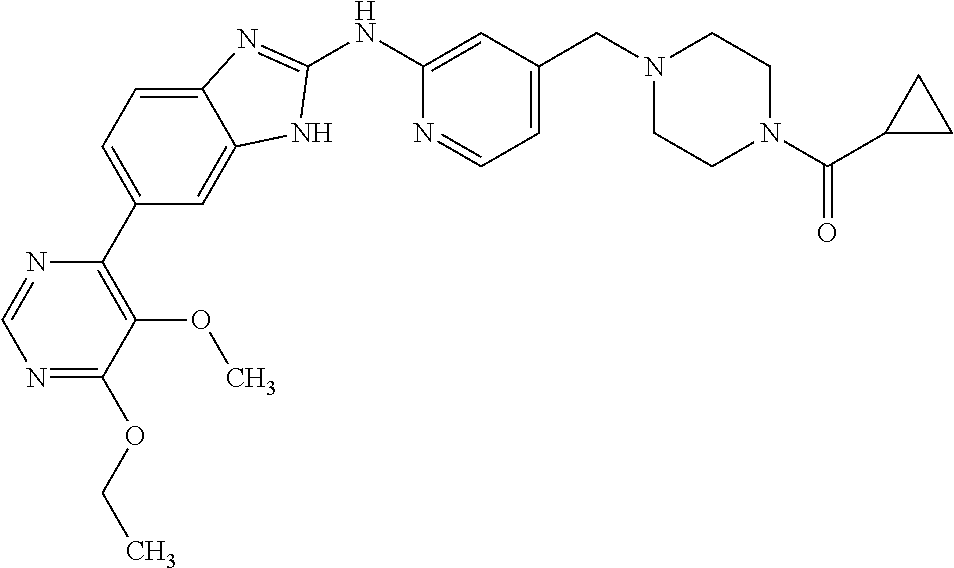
C1(C2=CC=C3C(=C2)NC(NC2=CC(CN4CCN(C(C5CC5)=O)CC4)=CC=N2)=N3)=C(OC)C(OCC)=NC=N1
